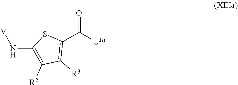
C1(C([U1a])=O)=C([R3])C([R2])=C(N[V])S1
